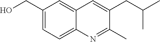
C1(CO)=CC=C2C(=C1)C=C(CC(C)C)C(C)=N2
